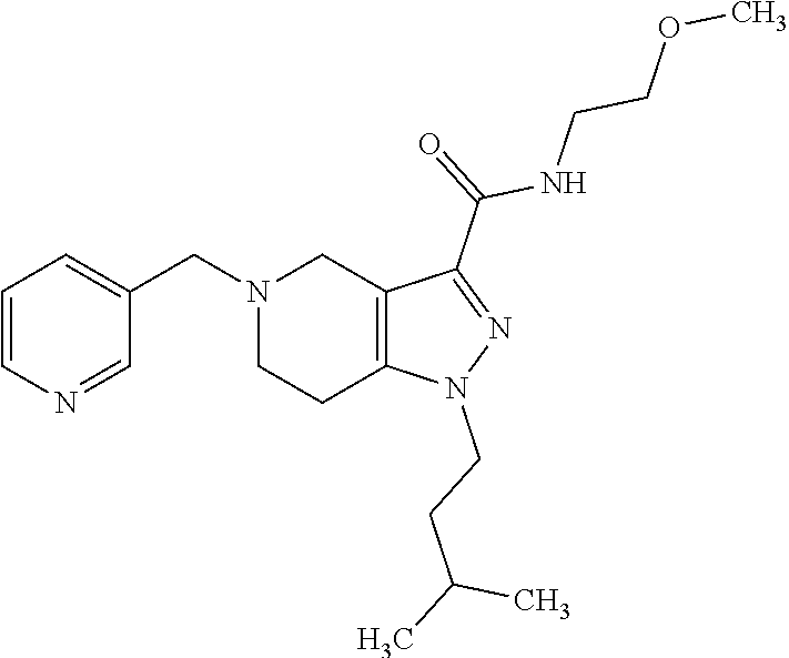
N1(CC2=CC=CN=C2)CCC2=C(C1)C(C(NCCOC)=O)=NN2CCC(C)C
